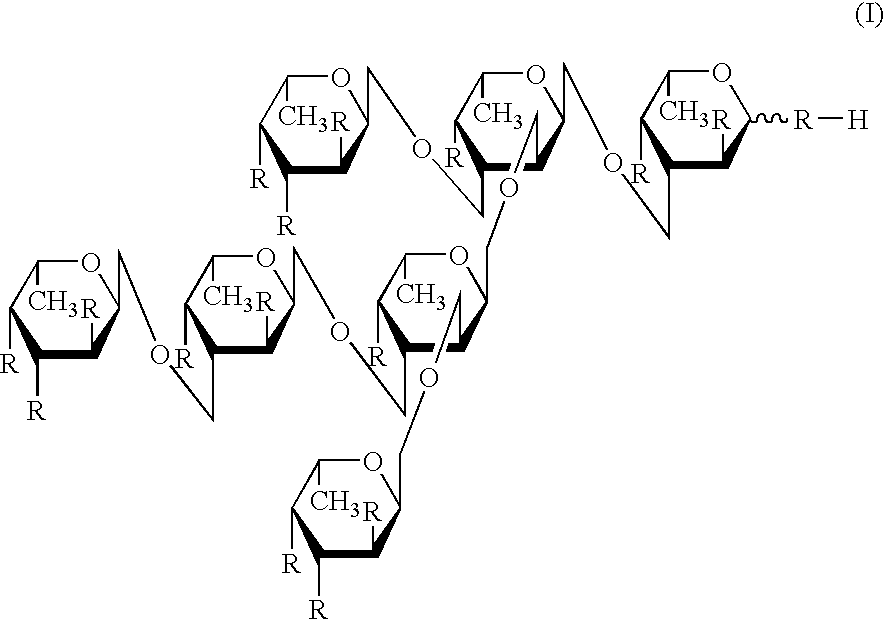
C1([R])C([R])C(COCC2C([R])C(COCC3C(COCC4C([R])C([R])C([R])C(C)O4)C(COCC4C(COCC5C([R])C([R])C([R])C(C)O5)C([R])C(C)OC4COCC4C([R])C([R][H])OC(C)C4[R])OC(C)C3[R])OC(C)C2[R])OC(C)C1[R]
